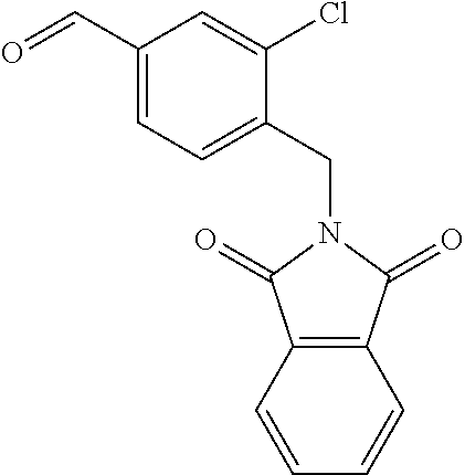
C1(C=O)=CC=C(CN2C(=O)C3=C(C2=O)C=CC=C3)C(Cl)=C1
